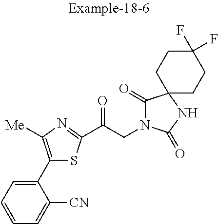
C1=CC=C(C2=C([Me])N=C(C(CN3C(=O)C4(NC3=O)CCC(F)(F)CC4)=O)S2)C([CN])=C1
